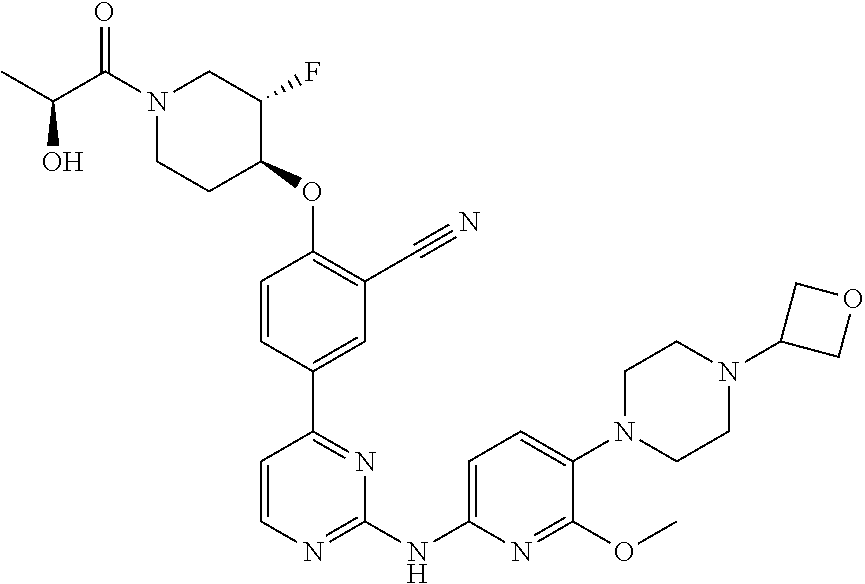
N1(C(C(C)O)=O)CCC(OC2=C(C#N)C=C(C3=NC(NC4=CC=C(N5CCN(C6COC6)CC5)C(OC)=N4)=NC=C3)C=C2)C(F)C1
